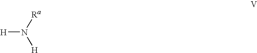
[H]N([Ra])[H]
